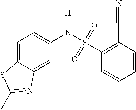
C1=C2C(=CC(N(S(=O)(=O)C3=C(C#N)C=CC=C3)[H])=C1)N=C(C)S2
